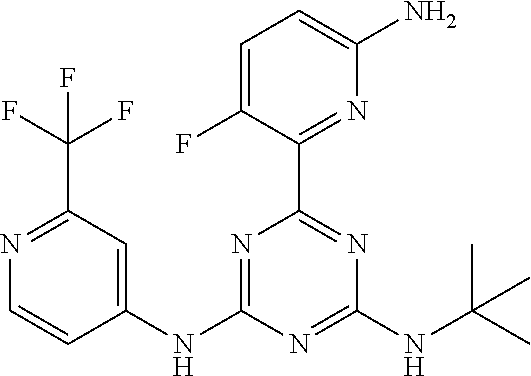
C1(NC2=CC(C(F)(F)F)=NC=C2)=NC(C2=NC(N)=CC=C2F)=NC(NC(C)(C)C)=N1
